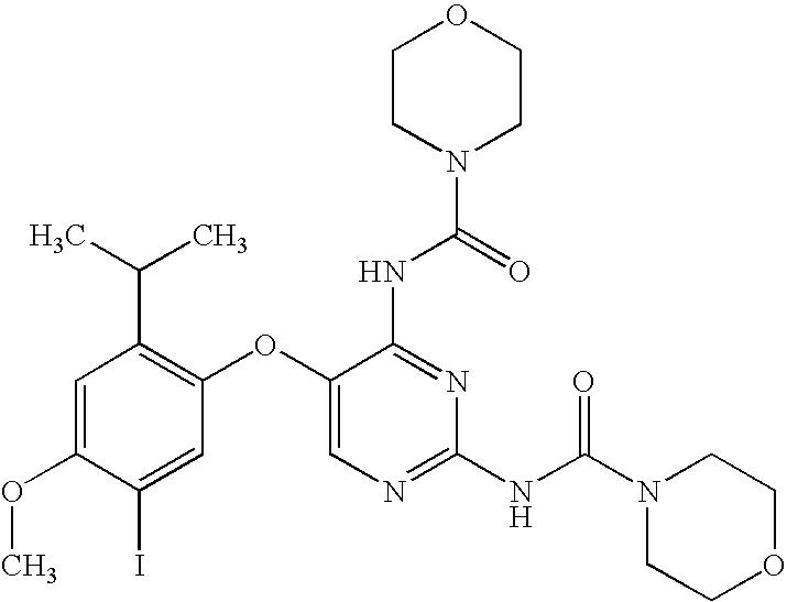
C1=C(OC)C(I)=CC(OC2=CN=C(NC(N3CCOCC3)=O)N=C2NC(=O)N2CCOCC2)=C1C(C)C
